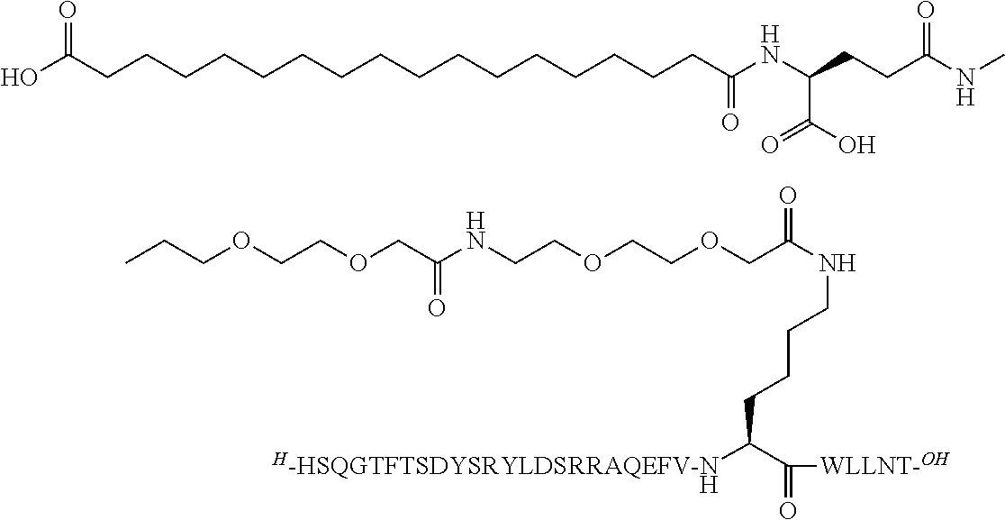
OC(CCCCCCCCCCCCCCCCC(NC(CCC(NC)=O)C(O)=O)=O)=O.C(OCC(NCCOCCOCC(NCCCCC(C(=O)[WLLNT-OH])[H-HSQGTFTSDYSRYLDSRRAQEFV-N])=O)=O)COCCC.[H]
